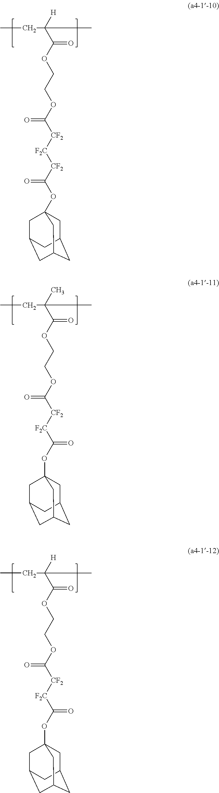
C(=O)(OCCOC([CF2][F2C][CF2]C(OC12CC3CC(CC(C1)C3)C2)=O)=O)C([H])(C)CC.C(=O)(OCCOC([CF2][F2C]C(OC12CC3CC(CC(C1)C3)C2)=O)=O)C(C)(C)CC.C(=O)(OCCOC([CF2][F2C]C(OC12CC3CC(CC(C1)C3)C2)=O)=O)C([H])(C)CC
